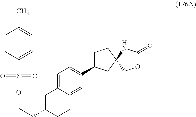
O1C(=O)NC2(C1)CCC(C1=CC=C3C(=C1)CCC(CCOS(=O)(=O)C1=CC=C(C)C=C1)C3)C2
